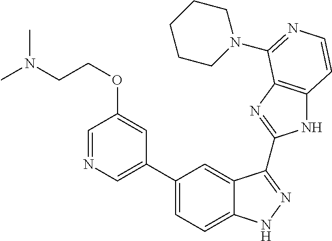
C1(C2=CN=CC(OCCN(C)C)=C2)=CC=C2C(=C1)C(C1=NC3=C(N1)C=CN=C3N1CCCCC1)=NN2
